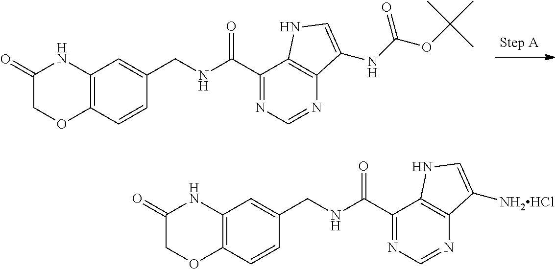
C1(C(NCC2=CC3=C(C=C2)OCC(=O)N3)=O)=NC=NC2=C1NC=C2NC(OC(C)(C)C)=O.C1(C(NCC2=CC3=C(C=C2)OCC(=O)N3)=O)=NC=NC2=C1NC=C2[NH2HCl]
